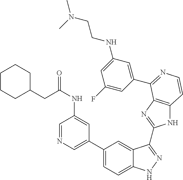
C1(C2=CN=CC(NC(CC3CCCCC3)=O)=C2)=CC=C2C(=C1)C(C1=NC3=C(N1)C=CN=C3C1=CC(NCCN(C)C)=CC(F)=C1)=NN2
